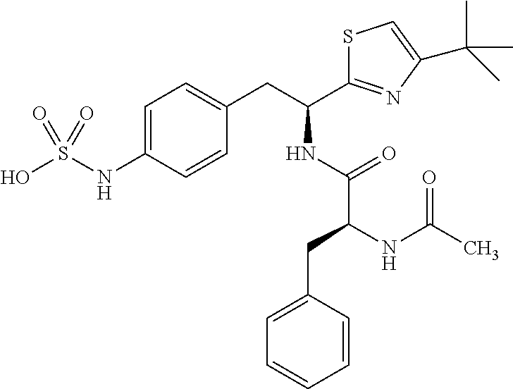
C1=C(NS(O)(=O)=O)C=CC(CC(NC(=O)C(NC(C)=O)CC2=CC=CC=C2)C2=NC(C(C)(C)C)=CS2)=C1
